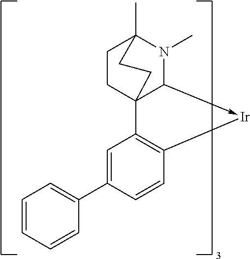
C1CC23C(->[Ir]C4=C2C=C(C2=CC=CC=C2)C=C4)N(C)C1(C)CC3
